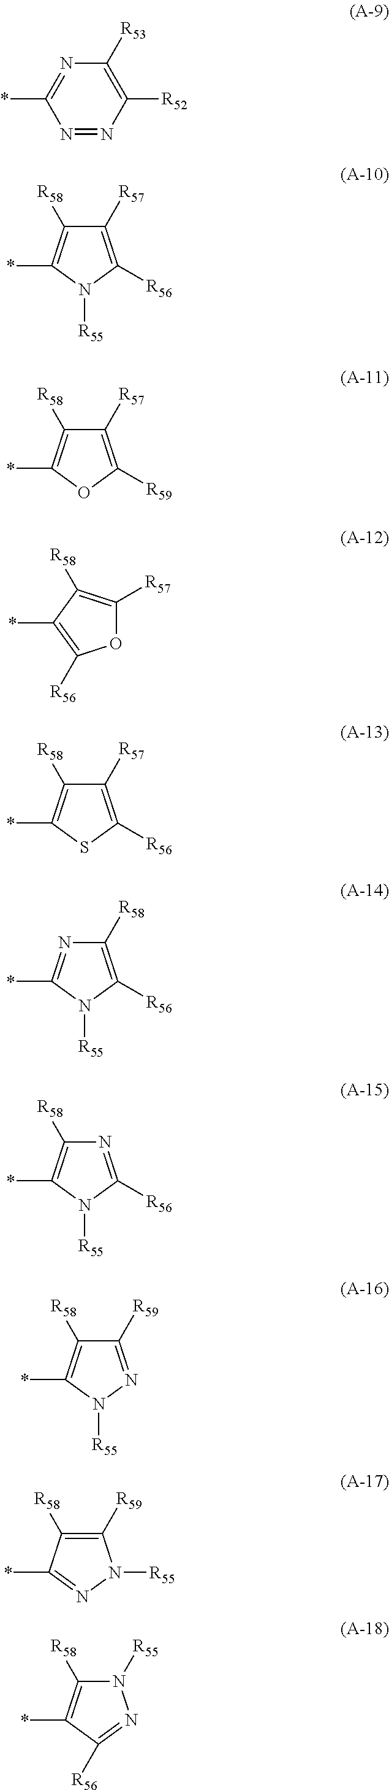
N1=NC([R52])=C([R53])N=C1*.C1([R57])=C([R56])N([R55])C(*)=C1[R58].C1([R57])=C([R59])OC(*)=C1[R58].O1C([R57])=C([R58])C(*)=C1[R56].C1([R57])=C([R56])SC(*)=C1[R58].C1([R58])=C([R56])N([R55])C(*)=N1.N1=C([R56])N([R55])C(*)=C1[R58].C1([R59])=NN([R55])C(*)=C1[R58].C1([R59])=C([R58])C(*)=NN1[R55].N1([R55])C([R58])=C(*)C([R56])=N1
